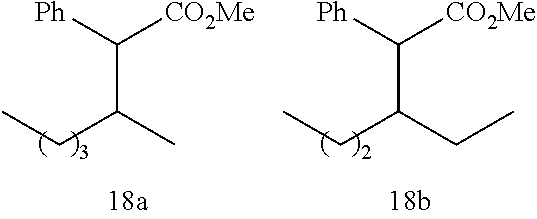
C(C(C)CC)([Ph])[CO2Me].C(C(CC)CC)([Ph])[CO2Me]
